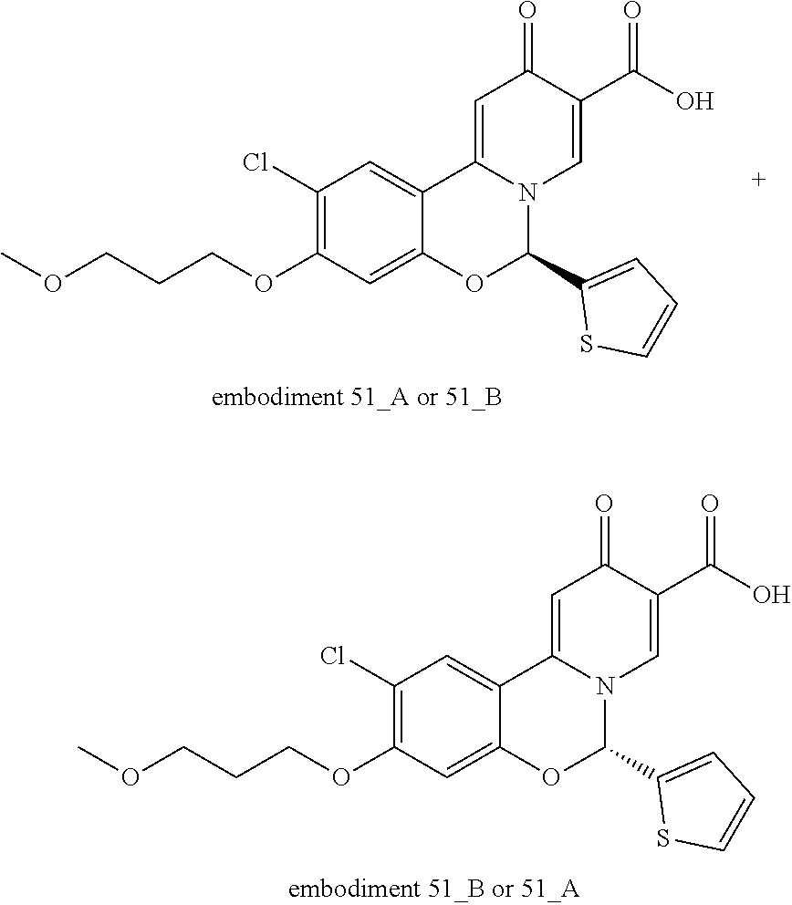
C1(Cl)=C(OCCCOC)C=C2C(=C1)C1=CC(=O)C(C(O)=O)=CN1C(C1=CC=CS1)O2.C1(Cl)=C(OCCCOC)C=C2C(=C1)C1=CC(=O)C(C(O)=O)=CN1C(C1=CC=CS1)O2
